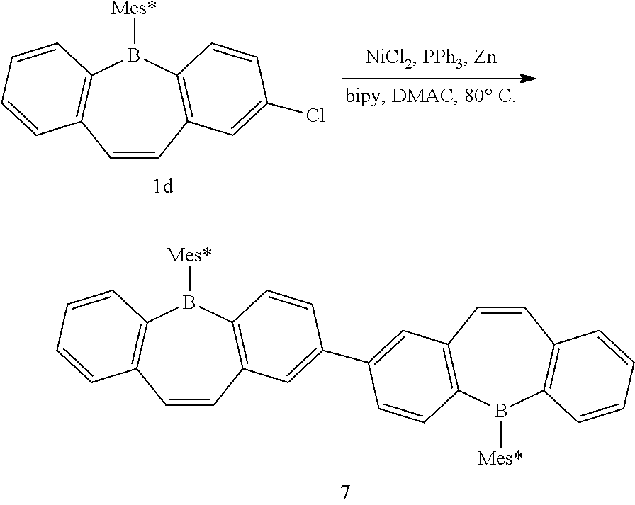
C1=CC2=C(B([Mes*])C3=C1C=CC=C3)C=CC(Cl)=C2.C1=CC2=C(B([Mes*])C3=C1C=CC=C3)C=CC(C1=CC3=C(B([Mes*])C4=C(C=C3)C=CC=C4)C=C1)=C2
